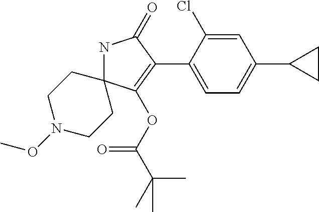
N1C2(C(OC(C(C)(C)C)=O)=C(C3=CC=C(C4CC4)C=C3Cl)C1=O)CCN(OC)CC2
